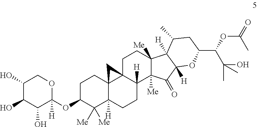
C1(O)C(O)C(O)C(OC2C([Me])([Me])C3([H])C4(CC2)C2(C([H])(CC3)C3([Me])C([Me])(CC2)C2([H])C([H])(C3=O)OC(C(C(O)(C)C)OC(C)=O)CC2C)C4)([H])OC1
